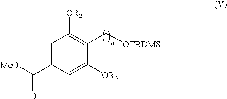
C1=C(C([MeO])=O)C=C([OR3])C(C[OTBDMS])=C1[OR2]
